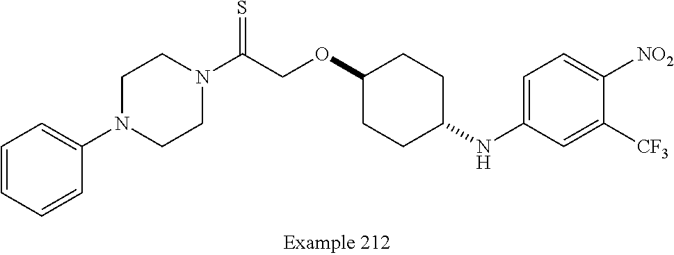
C1=CC=CC(N2CCN(C(COC3CCC(NC4=CC=C([NO2])C([CF3])=C4)CC3)=S)CC2)=C1
